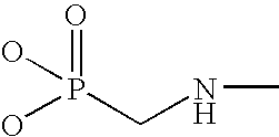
P(CNC)(=O)(O)O
